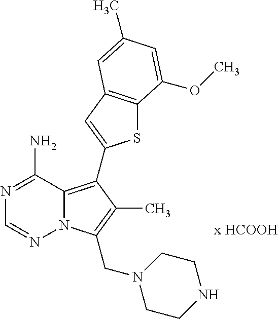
C1(N)=NC=NN2C1=C(C1=CC3=C(S1)C(OC)=CC(C)=C3)C(C)=C2CN1CCNCC1
